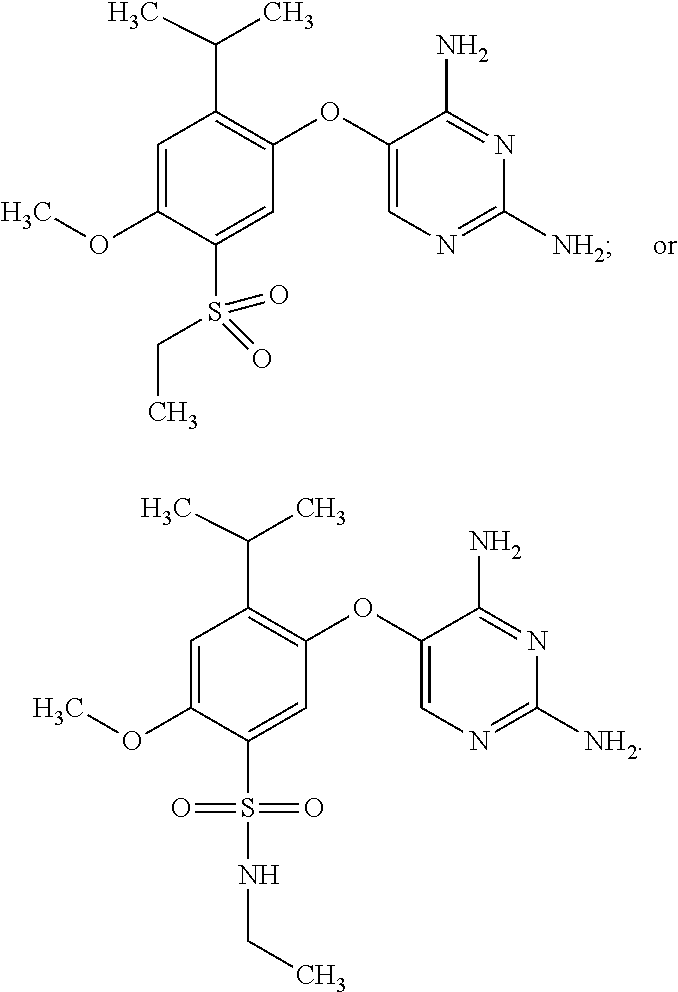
C1=C(OC)C(S(=O)(=O)CC)=CC(OC2=CN=C([NH2])N=C2N)=C1C(C)C.C1=C(OC)C(S(NCC)(=O)=O)=CC(OC2=CN=C([NH2])N=C2N)=C1C(C)C
